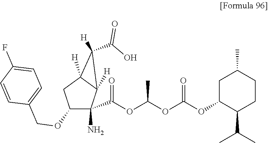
C1(C(O)=O)([H])C2([H])C(N)(C(OC(OC(OC3C(C(C)C)CCC(C)C3)=O)C)=O)C(OCC3=CC=C(F)C=C3)CC12[H]
